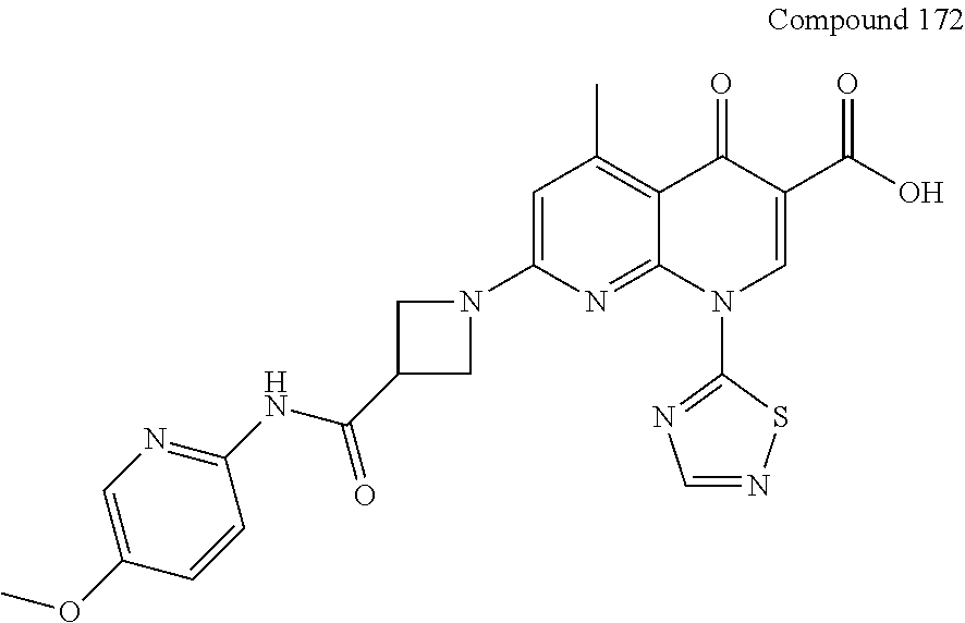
C1(NC(=O)C2CN(C3=CC(C)=C4C(=N3)N(C3=NC=NS3)C=C(C(O)=O)C4=O)C2)=NC=C(OC)C=C1
